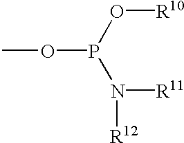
COP(N([R12])[R11])O[R10]
